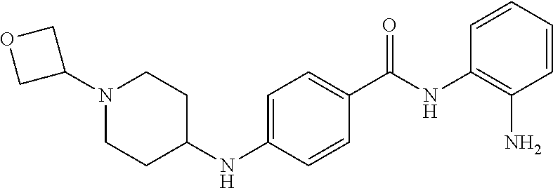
C1=CC=CC(N)=C1NC(C1=CC=C(NC2CCN(C3COC3)CC2)C=C1)=O
